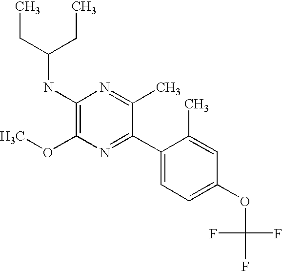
C1(NC(CC)CC)=C(OC)N=C(C2=CC=C(OC(F)(F)F)C=C2C)C(C)=N1
